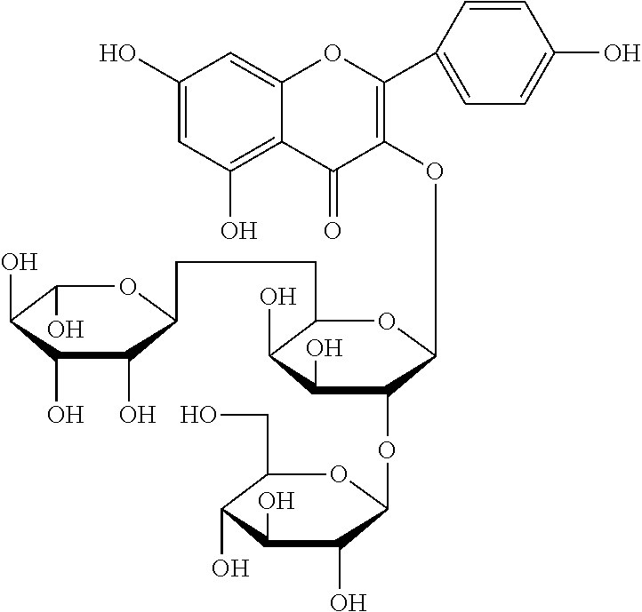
C1(O)=CC(O)=C2C(=C1)OC(C1=CC=C(O)C=C1)=C(OC1C(OC3OC(CO)C(O)C(O)C3O)C(O)C(O)C(CCC3C(O)C(O)C(O)C(O)O3)O1)C2=O
